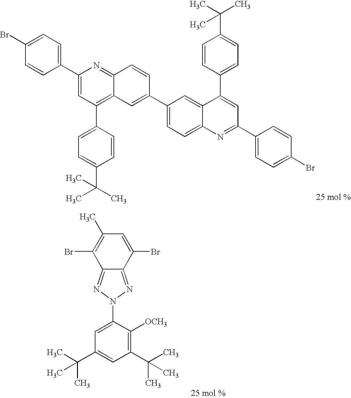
C1(Br)=CC=C(C2=CC(C3=CC=C(C(C)(C)C)C=C3)=C3C(=N2)C=CC(C2=CC=C4C(=C2)C(C2=CC=C(C(C)(C)C)C=C2)=CC(C2=CC=C(Br)C=C2)=N4)=C3)C=C1.C12=NN(C3=CC(C(C)(C)C)=CC(C(C)(C)C)=C3[OCH3])N=C1C(Br)=CC(C)=C2Br
